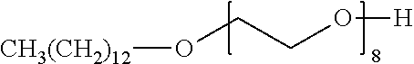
[CH3(CH2)12]OCCO[H]
